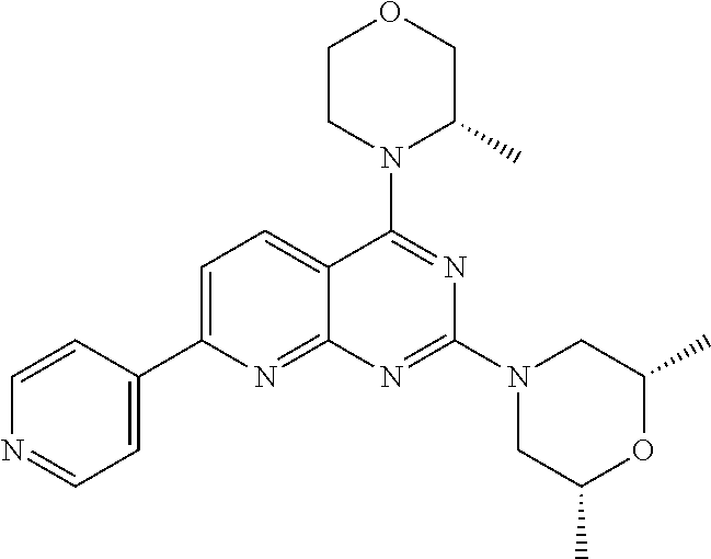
C1=C(C2=CC=NC=C2)N=C2C(=C1)C(N1C(C)COCC1)=NC(N1CC(C)OC(C)C1)=N2
